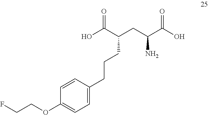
O(C1=CC=C(CCCC(CC(C(O)=O)N)C(O)=O)C=C1)CCF
